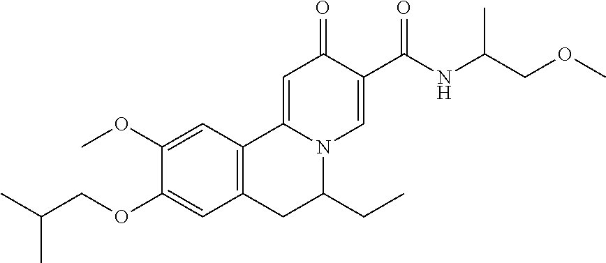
C1(OC)=CC2=C(C=C1OCC(C)C)CC(CC)N1C2=CC(=O)C(C(NC(COC)C)=O)=C1
